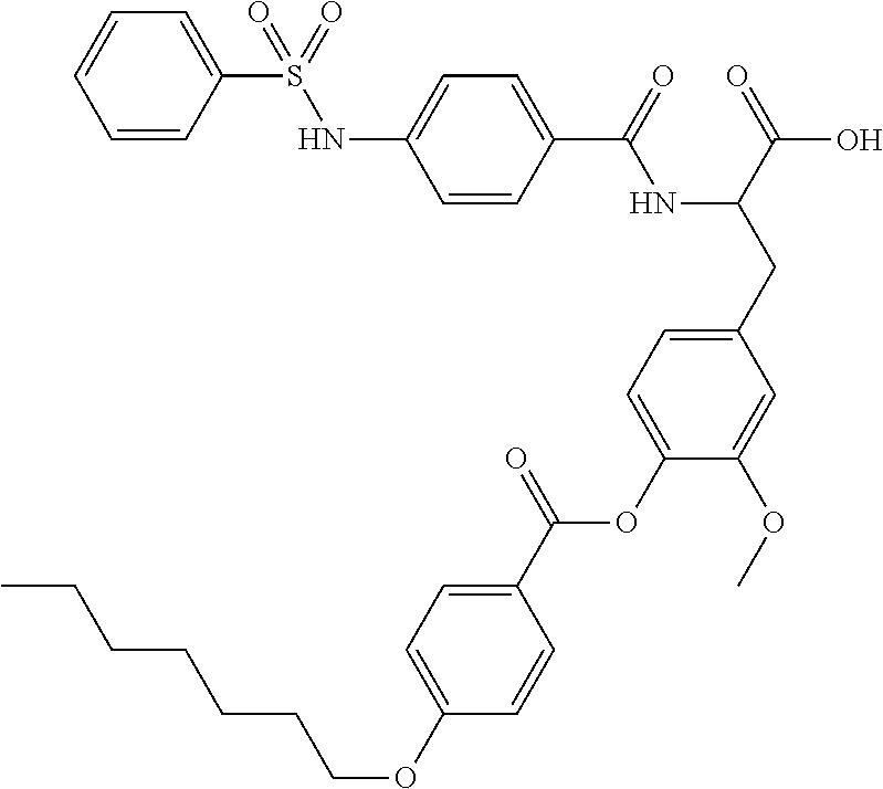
C1=CC(C(=O)NC(CC2=CC=C(OC(C3=CC=C(OCCCCCCC)C=C3)=O)C(OC)=C2)C(=O)O)=CC=C1NS(=O)(C1=CC=CC=C1)=O
